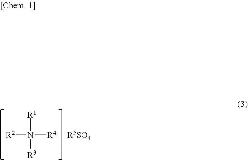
[R2]N([R1])([R3])[R4].[R5SO4]
